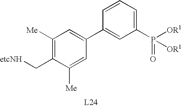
C1([Me])=C(C[etcNH])C([Me])=CC(C2=CC(P([OR1])(=O)[OR1])=CC=C2)=C1
